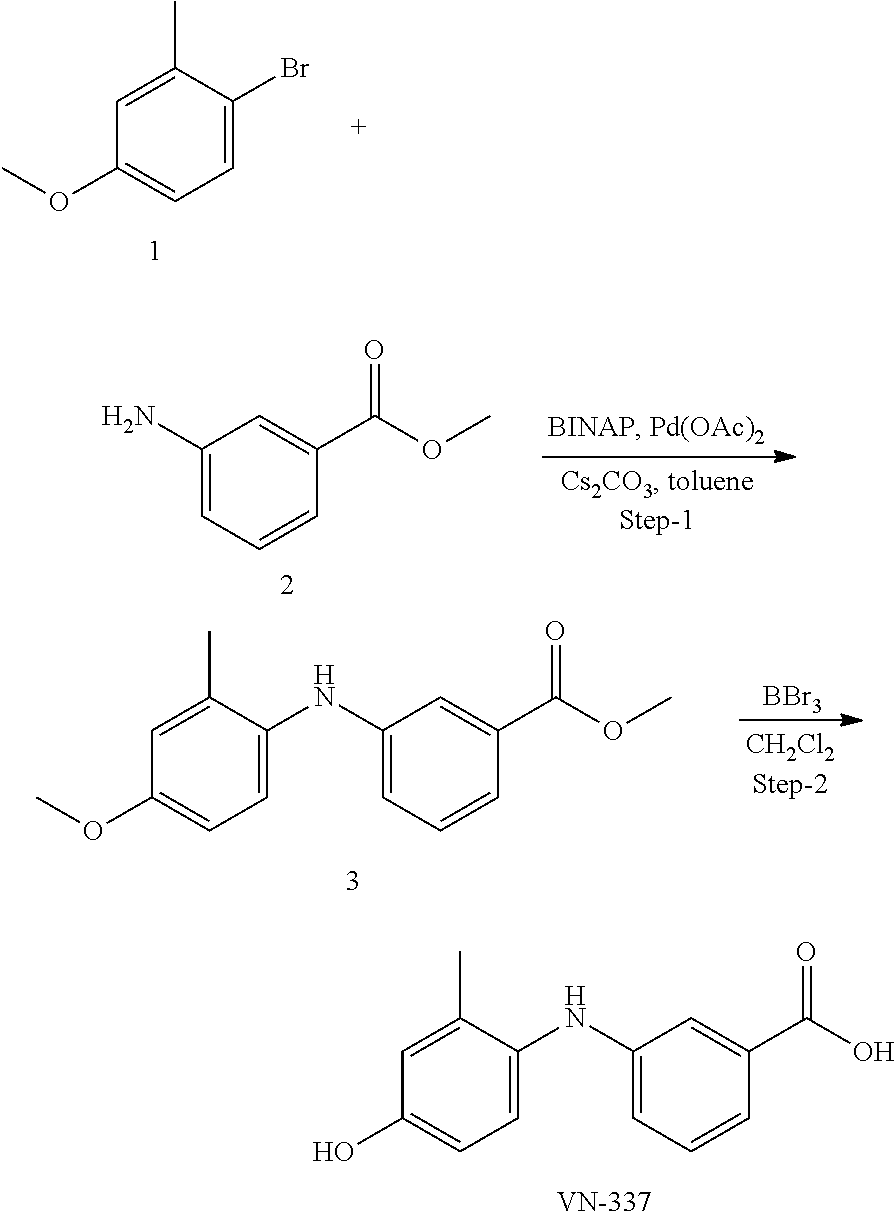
OC1=CC=C(NC2=CC=CC(C(=O)O)=C2)C(C)=C1.C1=C(C)C(Br)=CC=C1OC.C1=C(C(=O)OC)C=CC=C1N.[BBr3].COC1=CC=C(NC2=CC=CC(C(=O)OC)=C2)C(C)=C1
